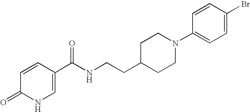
N1C=C(C(NCCC2CCN(C3=CC=C(Br)C=C3)CC2)=O)C=CC1=O
